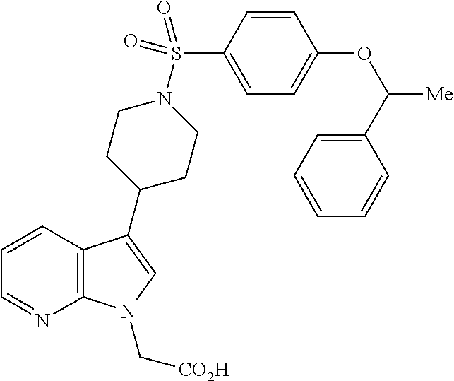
C12=C(C=CC=N1)C(C1CCN(S(C3=CC=C(OC([Me])C4=CC=CC=C4)C=C3)(=O)=O)CC1)=CN2C[CO2H]
